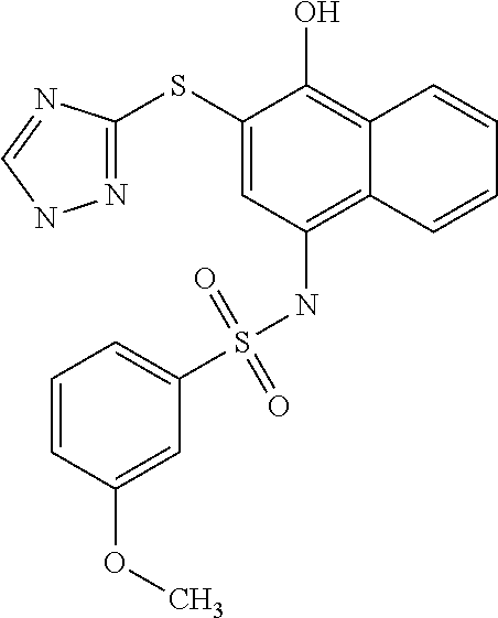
N1=C(SC2=CC(NS(C3=CC=CC(OC)=C3)(=O)=O)=C3C(=C2O)C=CC=C3)N=CN1
